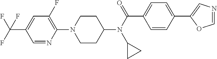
C1CC(N(C(C2=CC=C(C3=CN=CO3)C=C2)=O)C2CC2)CCN1C1=C(F)C=C(C(F)(F)F)C=N1
